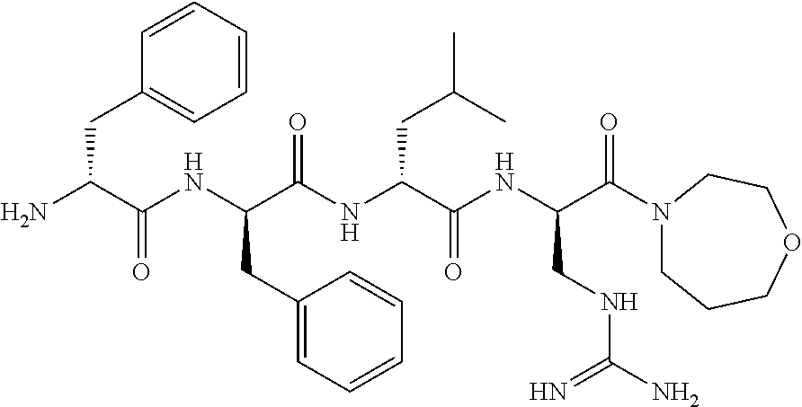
NC(C(NC(C(NC(C(NC(C(=O)N1CCCOCC1)CNC(N)=N)=O)CC(C)C)=O)CC1=CC=CC=C1)=O)CC1=CC=CC=C1
